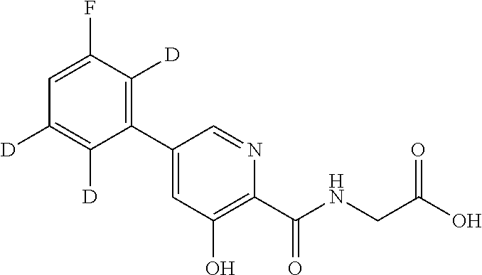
C1(C2=C([D])C(F)=CC([D])=C2[D])=CC(O)=C(C(NCC(O)=O)=O)N=C1
